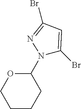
O1CCCCC1N1C(Br)=CC(Br)=N1
